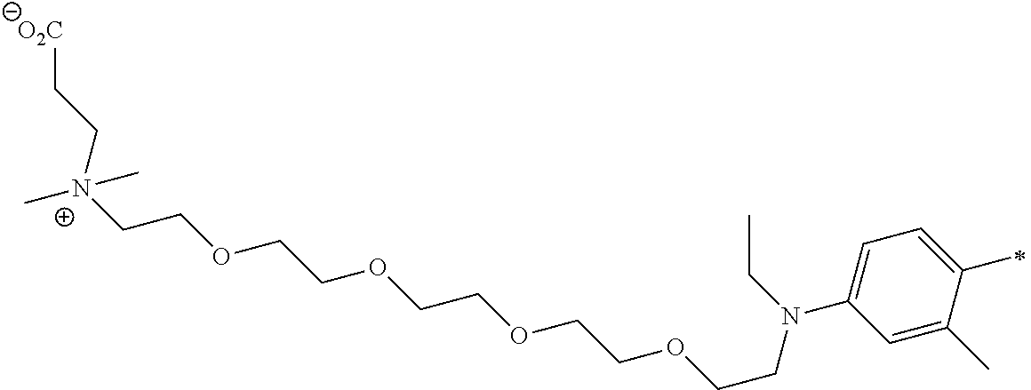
C[N+](CCOCCOCCOCCOCCN(CC)C1=CC=C(C)C(C)=C1)(CC[O2C])C
